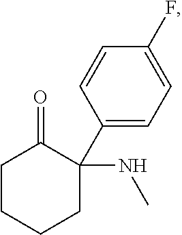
C1CCCC(NC)(C2=CC=C(F)C=C2)C1=O
